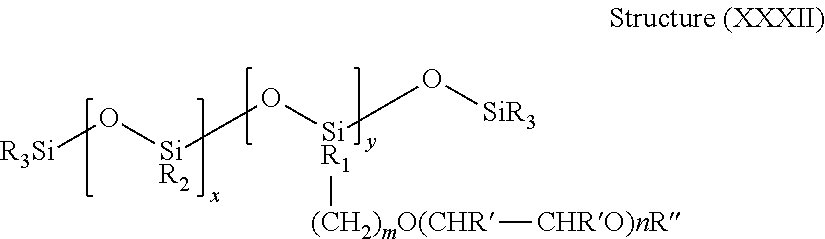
[R3Si]O[SiR2]O[SiR1](O[SiR3])[(CH2)mO(CHR][CHRO)nR]
